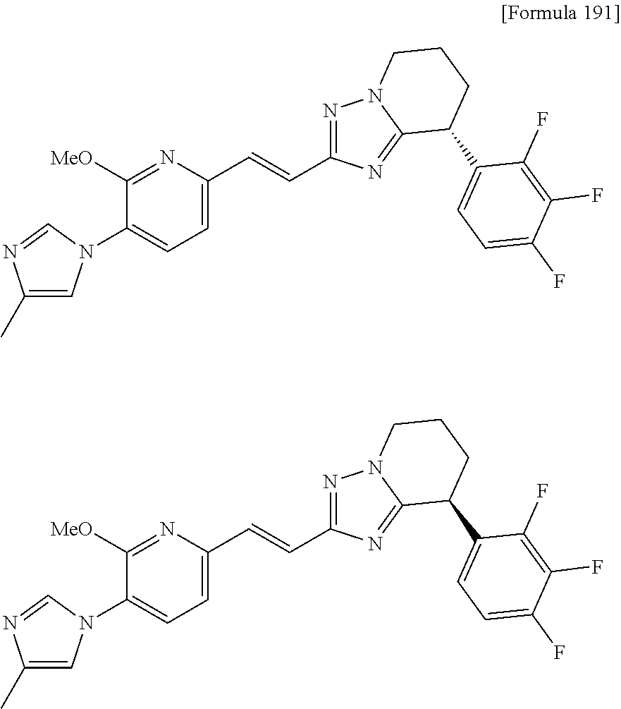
C1=C(C=CC2=NN3C(=N2)C(C2=CC=C(F)C(F)=C2F)CCC3)N=C([MeO])C(N2C=C(C)N=C2)=C1.C1=C(C=CC2=NN3C(=N2)C(C2=CC=C(F)C(F)=C2F)CCC3)N=C([MeO])C(N2C=C(C)N=C2)=C1
